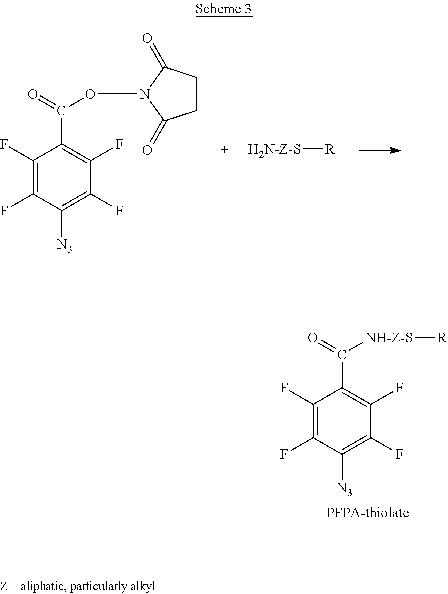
[H2N-Z-S][R].C1(F)=C(F)C([N3])=C(F)C(F)=C1C(=O)ON1C(=O)CCC1=O.C1(F)=C(F)C([N3])=C(F)C(F)=C1C(=O)[NH-Z-S][R]
